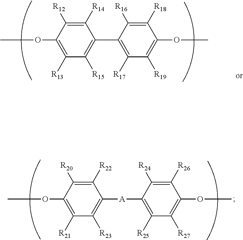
C1([R18])=C([R16])C(C2=C([R15])C([R13])=C(OC)C([R12])=C2[R14])=C([R17])C([R19])=C1OC.C1([R26])=C([R24])C([A]C2=C([R23])C([R21])=C(OC)C([R20])=C2[R22])=C([R25])C([R27])=C1OC
